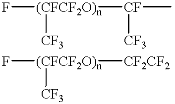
F[(CFCF2O)n]([CF](C)[CF3])[CF3].F[(CFCF2O)n]([CF2CF2])[CF3]
